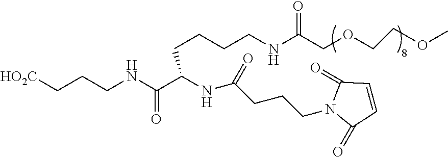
[HO2C]CCCNC(=O)C(NC(CCCN1C(=O)C=CC1=O)=O)CCCCNC(COCCOC)=O
